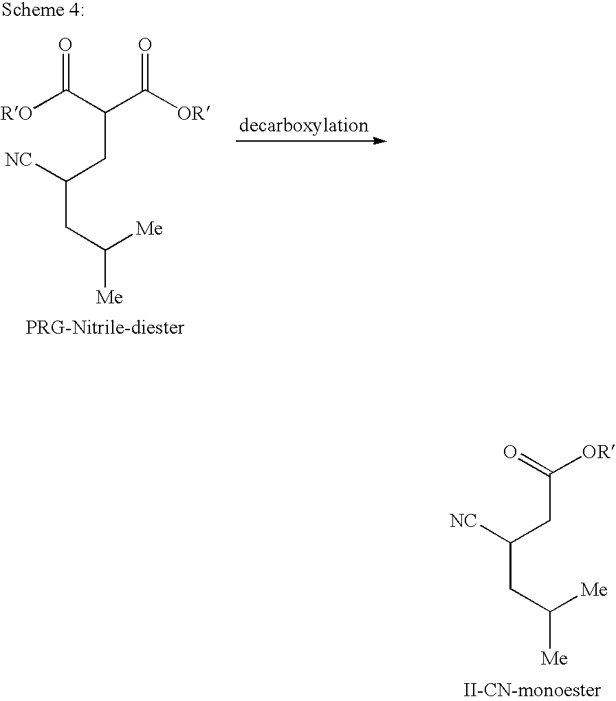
C(C([NC])CC([Me])[Me])C(=O)[OR].[RO]C(C(C([OR])=O)CC([NC])CC([Me])[Me])=O
